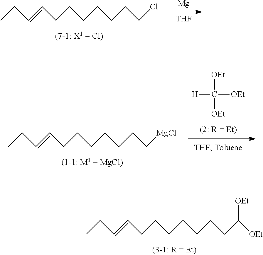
[H]C([OEt])([OEt])[OEt].C(CCCCCC[MgCl])C=CCC.C(CCCCCCC([OEt])[OEt])C=CCC.[Mg].[THF].C(CCCCCCCCl)=CCC
